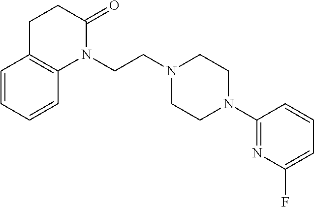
N1(CCN2CCN(C3=NC(F)=CC=C3)CC2)C(=O)CCC2=C1C=CC=C2
